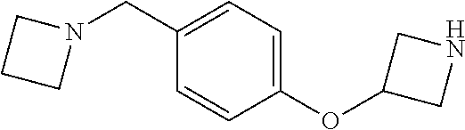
C1=CC(OC2CNC2)=CC=C1CN1CCC1
